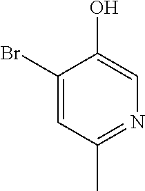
C1(Br)=CC(C)=NC=C1O
